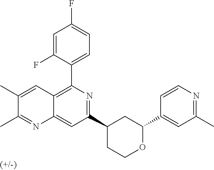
C12=CC(C3CCOC(C4=CC(C)=NC=C4)C3)=NC(C3=CC=C(F)C=C3F)=C1C=C(C)C(C)=N2
